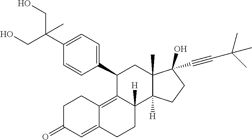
C1(C2=CC=C(C(CO)(CO)C)C=C2)C2=C3C(=CC(=O)CC3)CCC2([H])C2([H])C(C)(C1)C(C#CC(C)(C)C)(O)CC2
